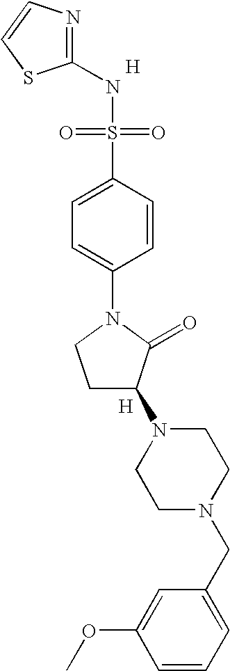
[H].N1=C(NS(=O)(=O)C2=CC=C(N3CCC(N4CCN(CC5=CC=CC(OC)=C5)CC4)C3=O)C=C2)SC=C1.[H]
